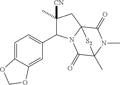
C1(C2C(C)([CN])CC34N2C(=O)C(C)(N(C)C3=O)[S2]4)=CC=C2C(=C1)OCO2
